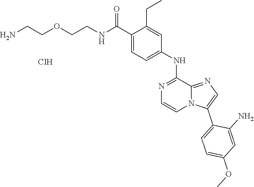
C1=C(C(NCCOCCN)=O)C(CC)=CC(NC2=NC=CN3C2=NC=C3C2=CC=C(OC)C=C2N)=C1.[CIH]
